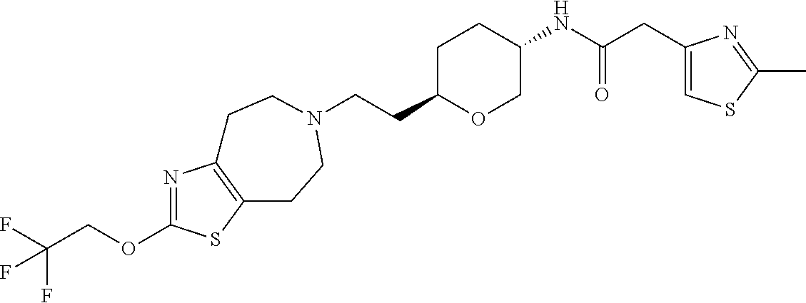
C(CC1OCC(NC(CC2=CSC(C)=N2)=O)CC1)N1CCC2=C(N=C(OCC(F)(F)F)S2)CC1
